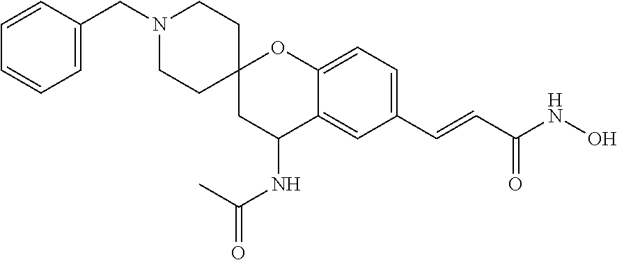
C(C1=CC=CC=C1)N1CCC2(CC1)CC(NC(=O)C)C1=CC(C=CC(NO)=O)=CC=C1O2
